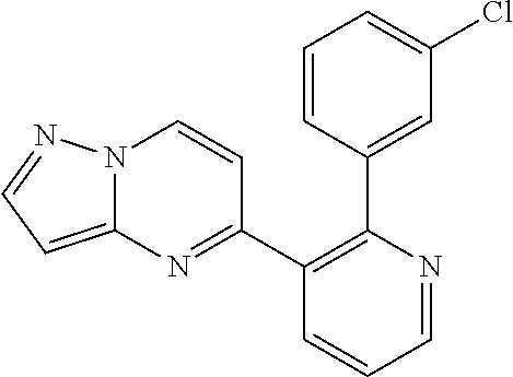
C1=CC(C2=C(C3=NC4=CC=NN4C=C3)C=CC=N2)=CC(Cl)=C1
